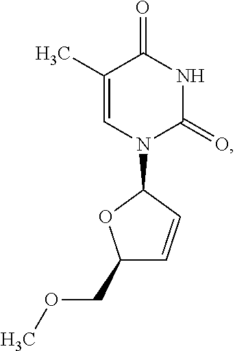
C1(C)=CN(C2OC(COC)C=C2)C(=O)NC1=O
